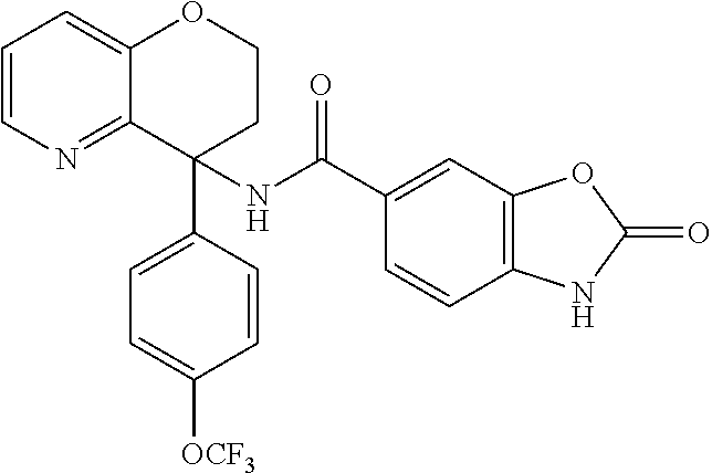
C1=CN=C2C(=C1)OCCC2(NC(C1=CC2=C(C=C1)NC(=O)O2)=O)C1=CC=C([OCF3])C=C1
